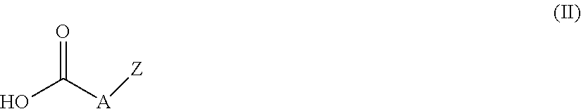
O=C([A][Z])O
